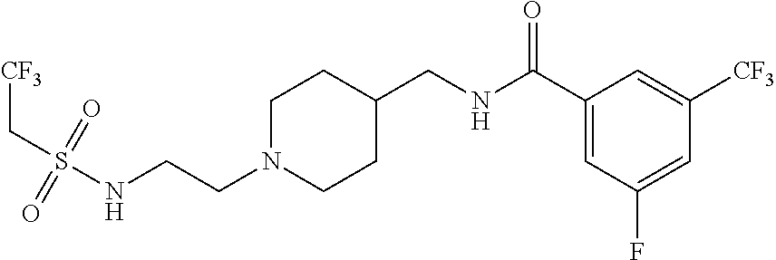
C1N(CCNS(C[CF3])(=O)=O)CCC(CNC(C2=CC(F)=CC([CF3])=C2)=O)C1
